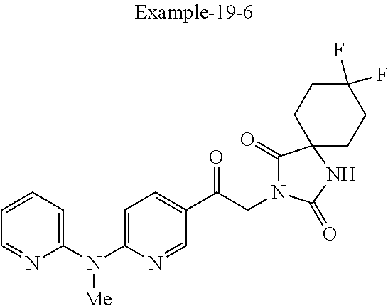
C1(C(CN2C(=O)C3(NC2=O)CCC(F)(F)CC3)=O)=CC=C(N(C2=CC=CC=N2)[Me])N=C1
